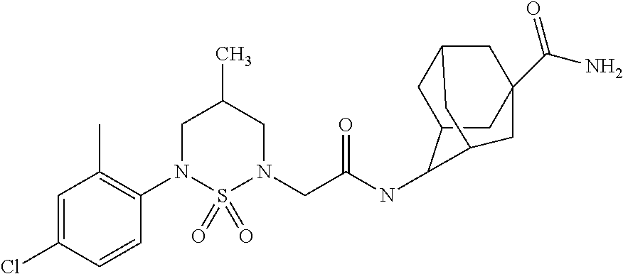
C1=C(Cl)C=CC(N2S(=O)(=O)N(CC(NC3C4CC5CC(C(=O)N)(CC3C5)C4)=O)CC(C)C2)=C1C
